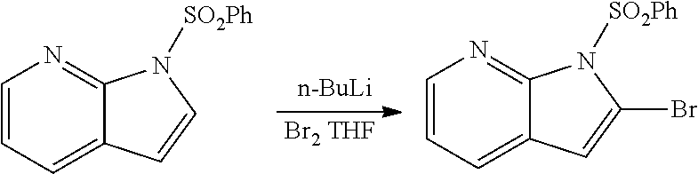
C1=CC=C2C(=N1)N([SO2Ph])C=C2.[Br2 THF].C1=CC=C2C(=N1)N([SO2Ph])C(Br)=C2.[n-BuLi]
